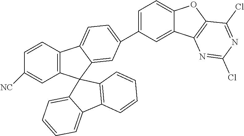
C1(C2=CC=C3C4=C(C=C([NC])C=C4)C4(C3=C2)C2=C(C3=CC=CC=C43)C=CC=C2)=CC=C2C(=C1)C1=C(O2)C(Cl)=NC(Cl)=N1
